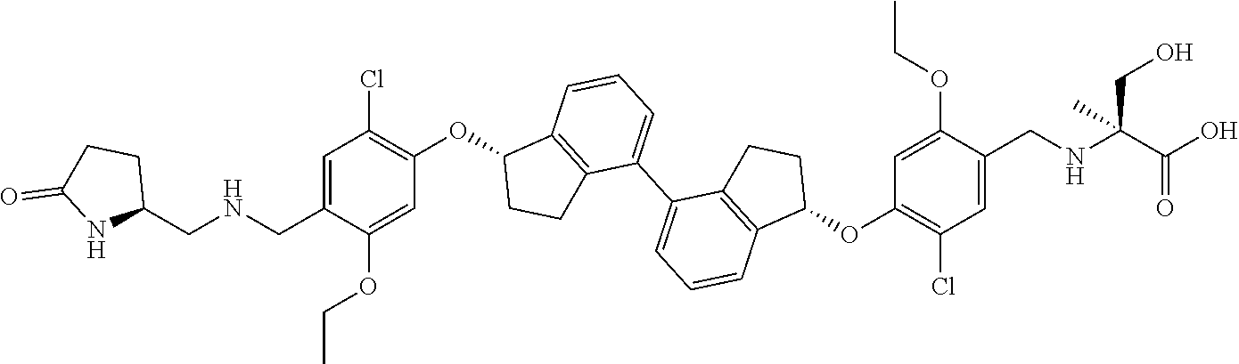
C1=C(OCC)C(CNCC2CCC(=O)N2)=CC(Cl)=C1OC1C2=C(C(C3=CC=CC4=C3CCC4OC3=C(Cl)C=C(CNC(C(O)=O)(C)CO)C(OCC)=C3)=CC=C2)CC1
